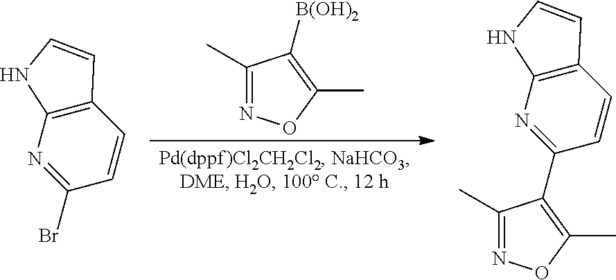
C1(C)=NOC(C)=C1[B(OH)2].C12=C(N=C(Br)C=C1)NC=C2.C12=C(N=C(C3=C(C)ON=C3C)C=C1)NC=C2
